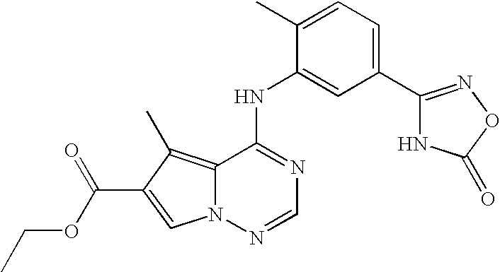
C12=C(C)C(C(OCC)=O)=CN1N=CN=C2NC1=CC(C2=NOC(=O)N2)=CC=C1C
